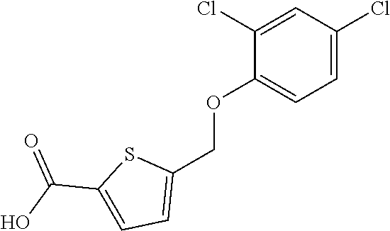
O(C1=CC=C(Cl)C=C1Cl)CC1=CC=C(C(O)=O)S1
